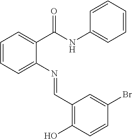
C1=CC=C(N=CC2=C(O)C=CC(Br)=C2)C(C(NC2=CC=CC=C2)=O)=C1
